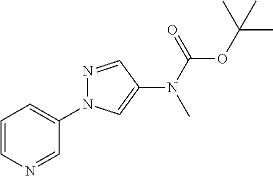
C1=CN=CC(N2N=CC(N(C(OC(C)(C)C)=O)C)=C2)=C1
